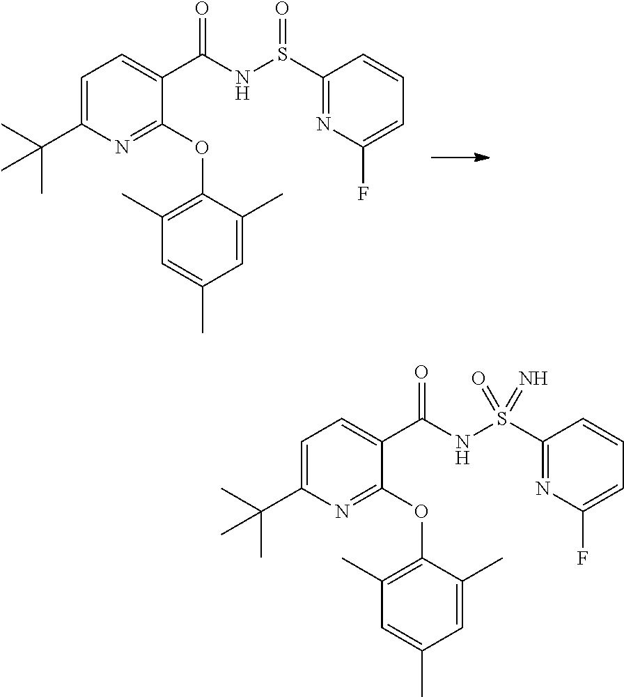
C1(C(C)(C)C)=CC=C(C(=O)NS(=O)C2=NC(F)=CC=C2)C(OC2=C(C)C=C(C)C=C2C)=N1.C1(C(C)(C)C)=CC=C(C(=O)NS(=O)(C2=NC(F)=CC=C2)=N)C(OC2=C(C)C=C(C)C=C2C)=N1
